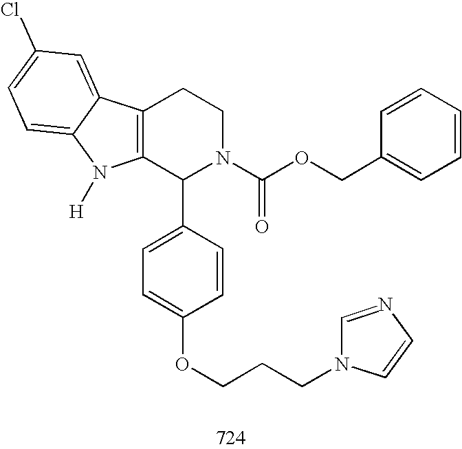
C12=C(C(C3=CC=C(OCCCN4C=NC=C4)C=C3)N(C(OCC3=CC=CC=C3)=O)CC1)N([H])C1=CC=C(Cl)C=C21
